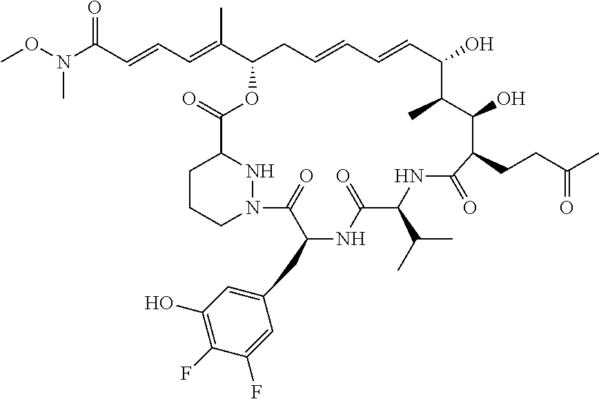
N(C(C=CC=C(C1CC=CC=CC(O)C(C)C(O)C(CCC(C)=O)C(=O)NC(C(C)C)C(=O)NC(CC2=CC(O)=C(F)C(F)=C2)C(=O)N2CCCC(C(=O)O1)N2)C)=O)(OC)C
